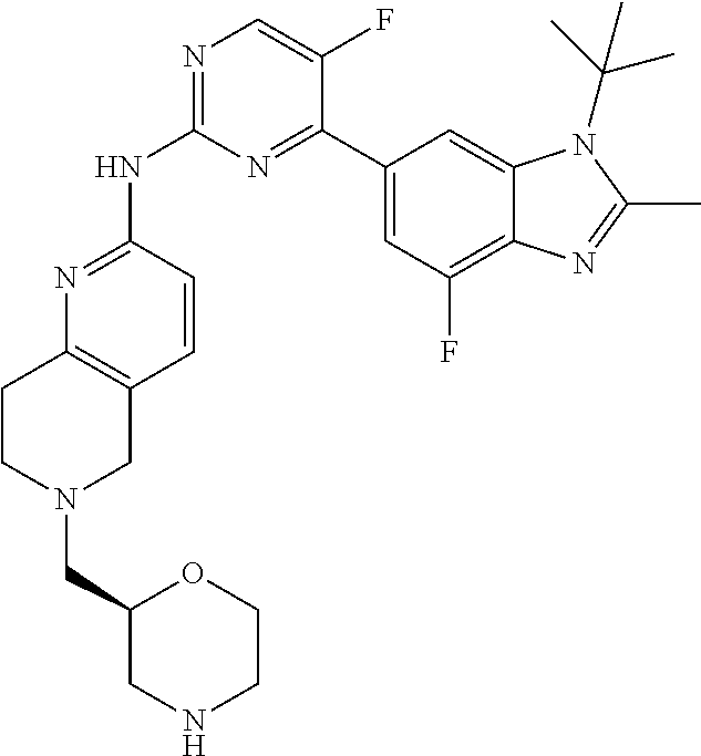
N1=C(NC2=NC=C(F)C(C3=CC(F)=C4C(=C3)N(C(C)(C)C)C(C)=N4)=N2)C=CC2=C1CCN(CC1OCCNC1)C2
